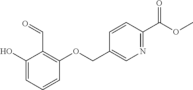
C1(COC2=C(C=O)C(O)=CC=C2)=CN=C(C(=O)OC)C=C1
